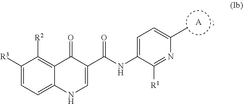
C1([R3])=CC=C2C(=C1[R2])C(=O)C(C(NC1=CC=C(C)N=C1[R1])=O)=CN2.[A]
